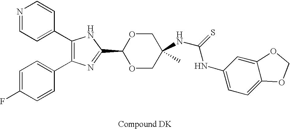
C1(C2=CC=NC=C2)=C(C2=CC=C(F)C=C2)N=C(C2OCC(NC(NC3=CC=C4C(=C3)OCO4)=S)(C)CO2)N1
